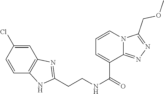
C(CNC(=O)C1=CC=CN2C1=NN=C2COC)C1=NC2=C(C=CC(Cl)=C2)N1
